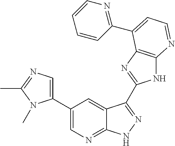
C1(C2=CN=C3C(=C2)C(C2=NC4=C(N2)N=CC=C4C2=NC=CC=C2)=NN3)=CN=C(C)N1C
